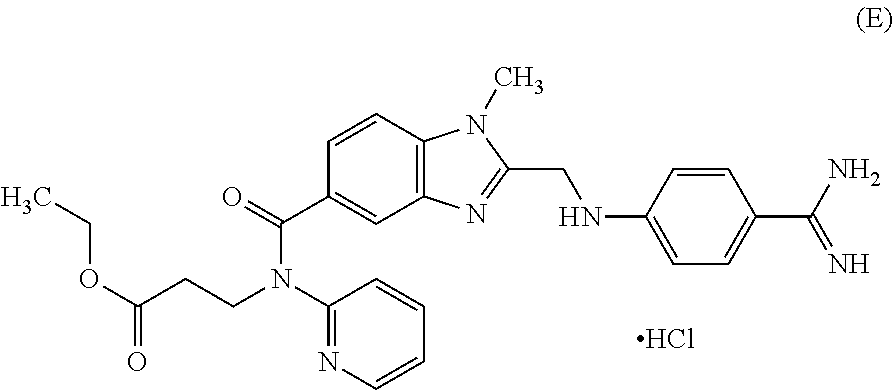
C12=C(C=CC(C(=O)N(C3=NC=CC=C3)CCC(=O)OCC)=C1)N(C)C(CNC1=CC=C(C(N)=N)C=C1)=N2.Cl
